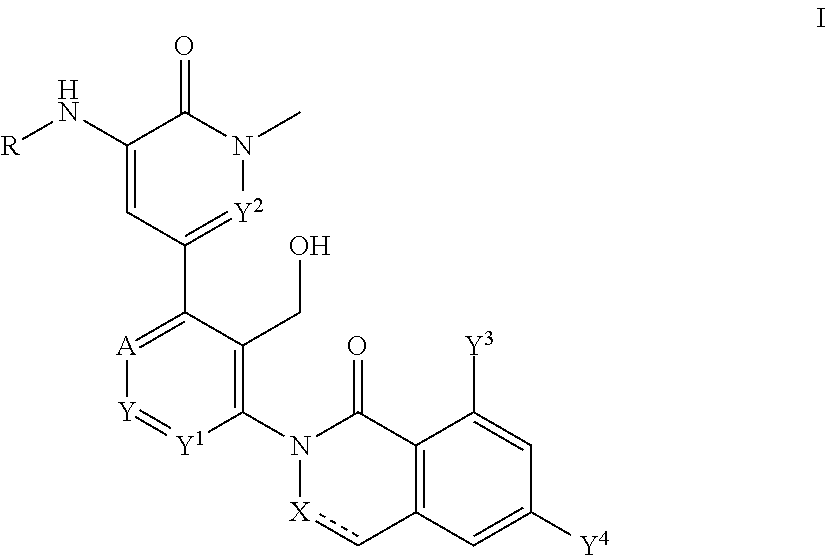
C1(N[R])=CC(C2=[A][Y]=[Y1]C(N3C(=O)C4=C(c[X]3)C=C([Y4])C=C4[Y3])=C2CO)=[Y2]N(C)C1=O
